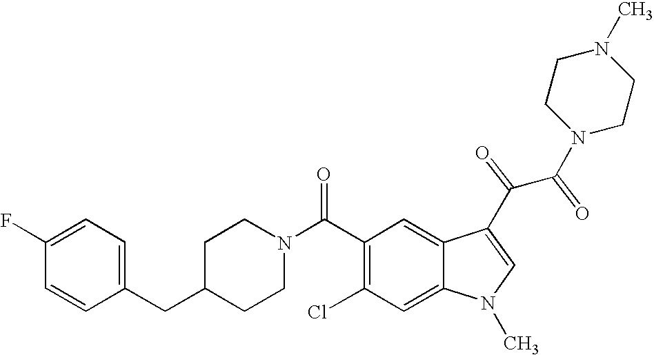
C1(F)=CC=C(CC2CCN(C(C3=C(Cl)C=C4C(=C3)C(C(C(N3CCN(C)CC3)=O)=O)=CN4C)=O)CC2)C=C1
